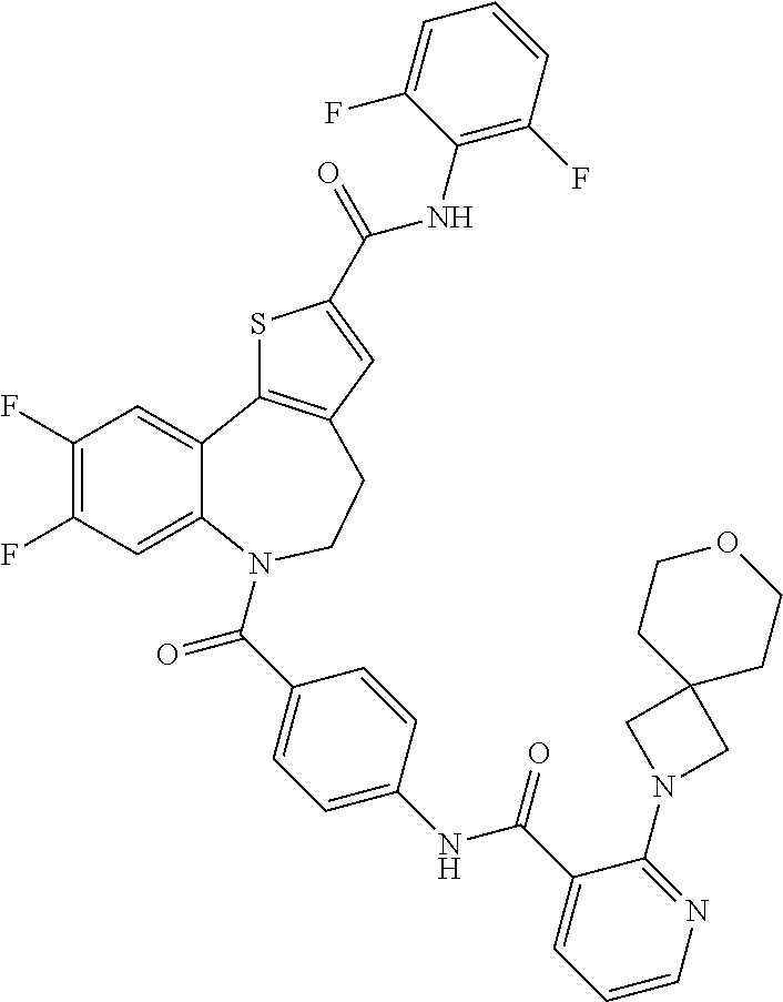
C1(F)=C(F)C=C2C(=C1)C1=C(CCN2C(C2=CC=C(NC(C3=CC=CN=C3N3CC4(C3)CCOCC4)=O)C=C2)=O)C=C(C(=O)NC2=C(F)C=CC=C2F)S1
